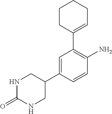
N1C(=O)NCC(C2=CC(C3=CCCCC3)=C(N)C=C2)C1
